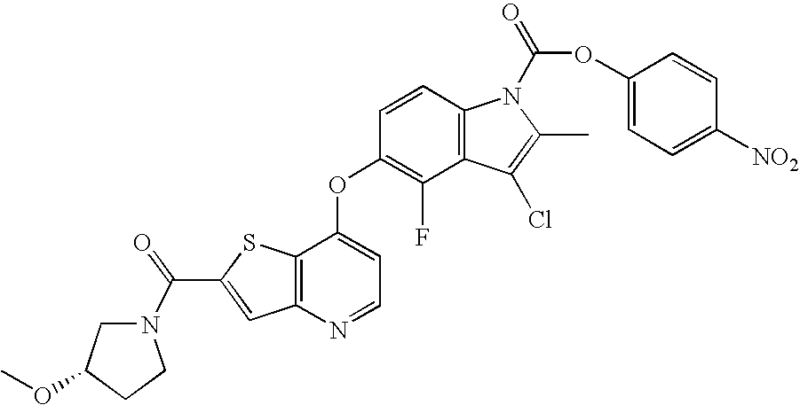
C12=C(C(OC3=C(F)C4=C(C=C3)N(C(=O)OC3=CC=C([NO2])C=C3)C(C)=C4Cl)=CC=N1)SC(C(=O)N1CC(OC)CC1)=C2
